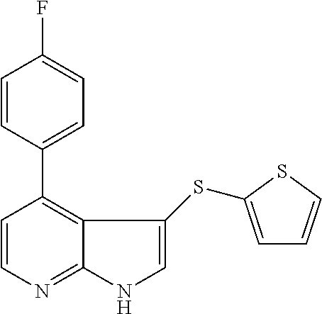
C1=CN=C2C(=C1C1=CC=C(F)C=C1)C(SC1=CC=CS1)=CN2
